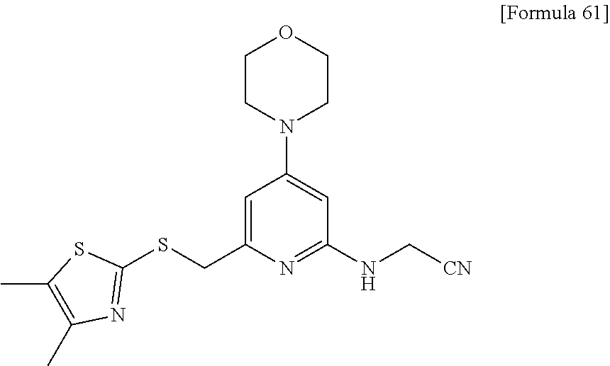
C1=C(CSC2=NC(C)=C(C)S2)N=C(NC[CN])C=C1N1CCOCC1
